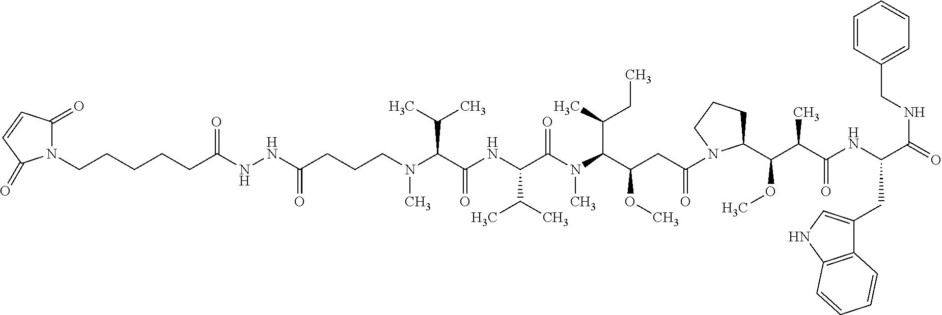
C(NNC(CCCN(C(C(NC(C(N(C(C(CC(=O)N1C(C(C(C(NC(C(=O)NCC2=CC=CC=C2)CC2=CNC3=C2C=CC=C3)=O)C)OC)CCC1)OC)C(C)CC)C)=O)C(C)C)=O)C(C)C)C)=O)(CCCCCN1C(=O)C=CC1=O)=O
